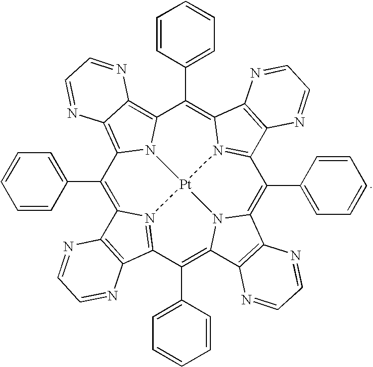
C1(C2=CC=CC=C2)=C2N3=C(C(C4=CC=CC=C4)=C4N5C(=C(C6=CC=CC=C6)C6=N7C(=C(C8=CC=CC=C8)C8=C9C(=C1N8[Pt]753)N=CC=N9)C1=C6N=CC=N1)C1=C4N=CC=N1)C1=C2N=CC=N1
